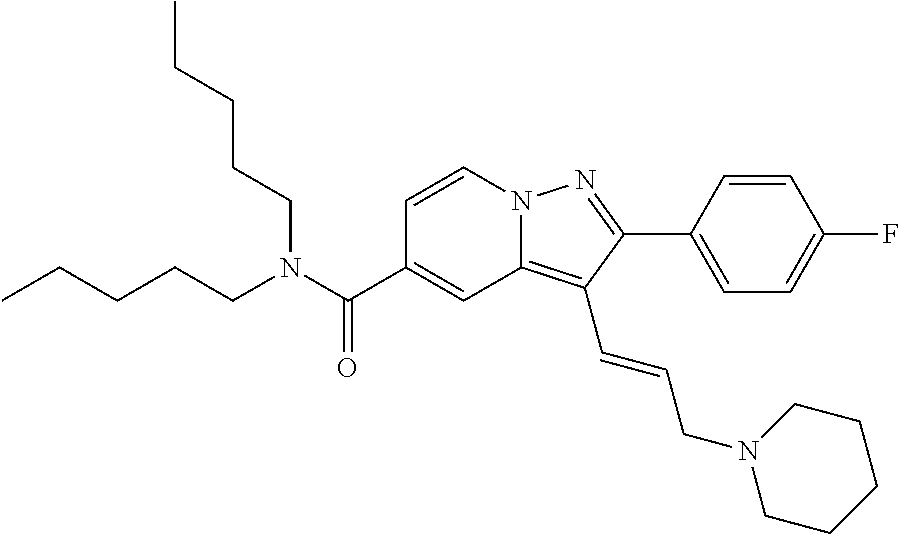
C1=CN2C(=C(C=CCN3CCCCC3)C(C3=CC=C(F)C=C3)=N2)C=C1C(N(CCCCC)CCCCC)=O
